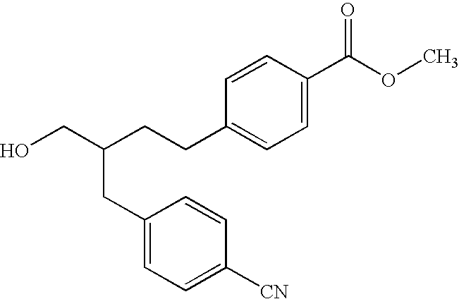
C(C1=CC=C([CN])C=C1)C(CCC1=CC=C(C(OC)=O)C=C1)CO
